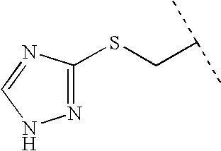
C(C(C)C)SC1=NNC=N1
